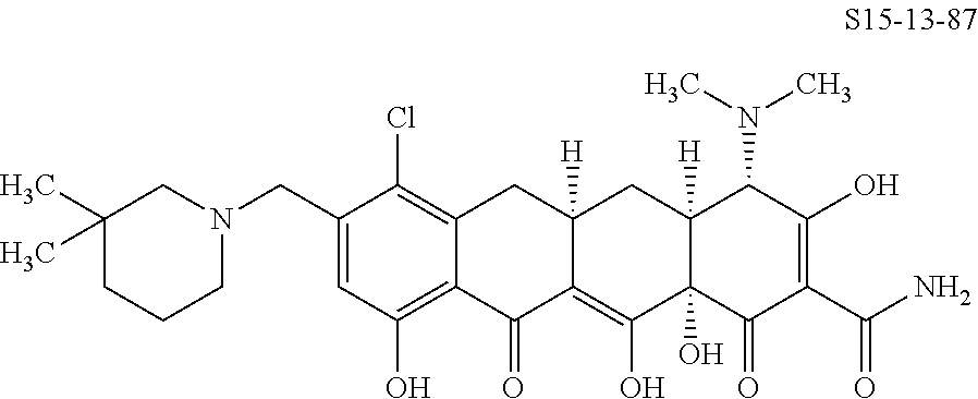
C1(CN2CC(C)(C)CCC2)=CC(O)=C2C(=C1Cl)CC1([H])C(=C(O)C3(O)C([H])(C1)C(N(C)C)C(O)=C(C(N)=O)C3=O)C2=O
